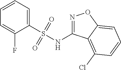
C1=CC=C(S(NC2=NOC3=CC=CC(Cl)=C23)(=O)=O)C(F)=C1
